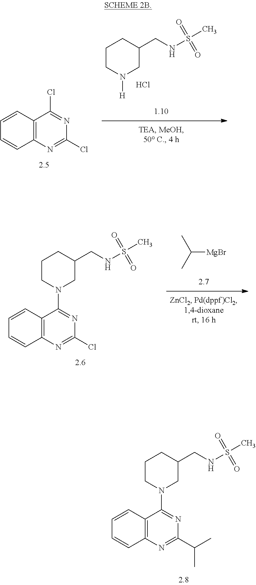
C12=C(N=C(C(C)C)N=C1N1CC(CNS(C)(=O)=O)CCC1)C=CC=C2.CC(C)[MgBr].C12=C(N=C(Cl)N=C1N1CC(CNS(C)(=O)=O)CCC1)C=CC=C2.[H]N1CC(CNS(C)(=O)=O)CCC1.Cl.C12=C(N=C(Cl)N=C1Cl)C=CC=C2
